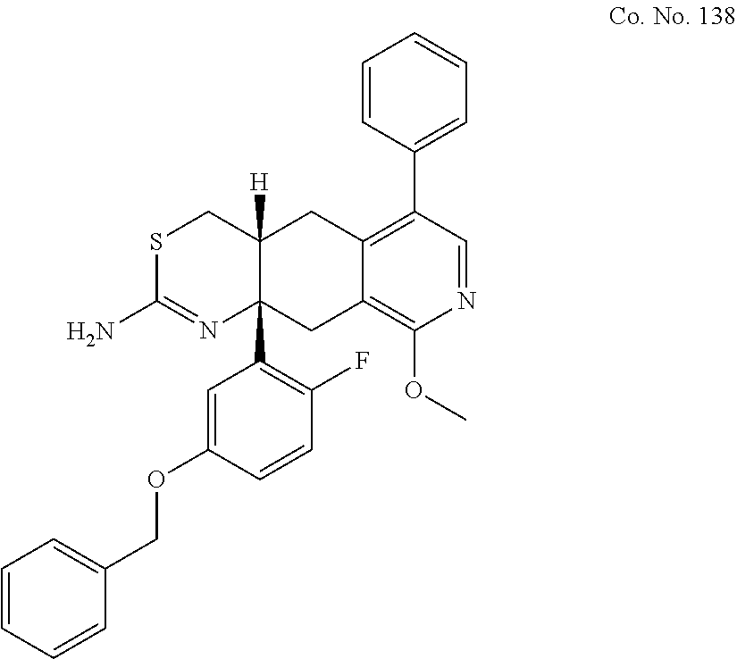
S1C(N)=NC2(C3=C(F)C=CC(OCC4=CC=CC=C4)=C3)C([H])(C1)CC1=C(C3=CC=CC=C3)C=NC(OC)=C1C2
